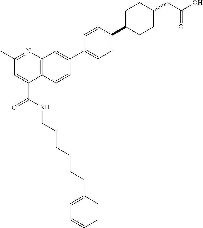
C1=CC(CCCCCCNC(C2=CC(C)=NC3=C2C=CC(C2=CC=C(C4CCC(CC(O)=O)CC4)C=C2)=C3)=O)=CC=C1
